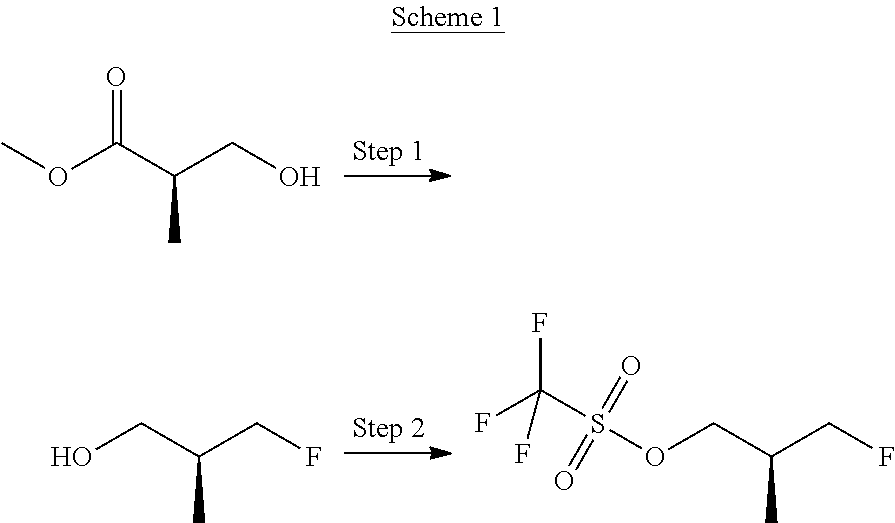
COC(C(CO)C)=O.OCC(C)CF.O(CC(C)CF)S(C(F)(F)F)(=O)=O
